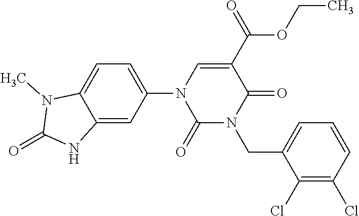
C1=C2C(=CC(N3C(=O)N(CC4=CC=CC(Cl)=C4Cl)C(=O)C(C(OCC)=O)=C3)=C1)NC(=O)N2C
